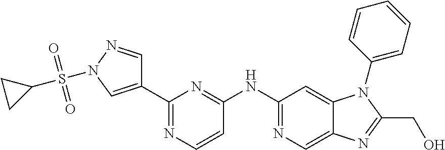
C1(C2=CN(S(C3CC3)(=O)=O)N=C2)=NC=CC(NC2=NC=C3C(=C2)N(C2=CC=CC=C2)C(CO)=N3)=N1
